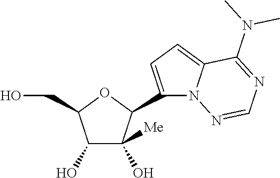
C1(O)C(O)([Me])C(C2=CC=C3N2N=CN=C3N(C)C)OC1CO
